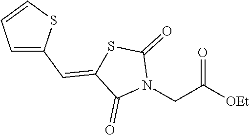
[OEt]C(CN1C(=O)SC(=CC2=CC=CS2)C1=O)=O
